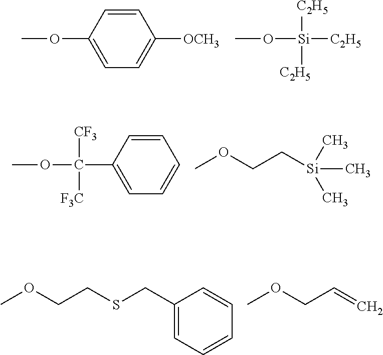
C1=CC(OC)=CC=C1[OCH3].[C2H5][Si](OC)([C2H5])[C2H5].C1=CC(C(OC)([CF3])[F3C])=CC=C1.C[Si](C)(C)CCOC.C1(CSCCOC)=CC=CC=C1.C=CCOC
